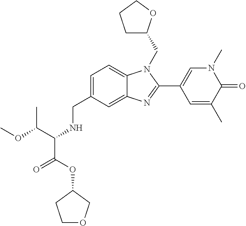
C1=C(CNC(C(OC)C)C(OC2CCOC2)=O)C=C2C(=C1)N(CC1CCCO1)C(C1=CN(C)C(=O)C(C)=C1)=N2
